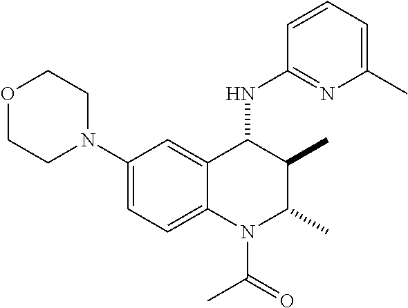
C1(N2CCOCC2)=CC=C2C(=C1)C(NC1=NC(C)=CC=C1)C(C)C(C)N2C(=O)C
